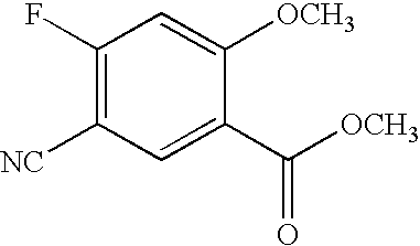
C1(F)=C([NC])C=C(C([OCH3])=O)C([OCH3])=C1
